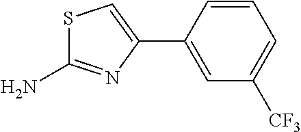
C1=C(C2=CSC(N)=N2)C=CC=C1[CF3]
